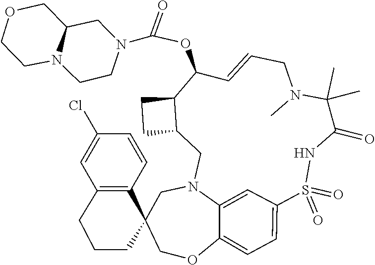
S1(=O)(=O)NC(=O)C(C)(C)N(C)CC=CC(OC(N2CC3COCCN3CC2)=O)C2C(CN3C4=CC1=CC=C4OCC1(C3)C3=C(CCC1)C=C(Cl)C=C3)CC2
